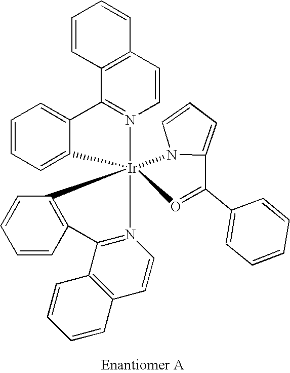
C1=CC=CC2=C1[Ir]13(N4=C2C2=C(C=C4)C=CC=C2)(C2=CC=CC=C2C2=N1C=CC1=C2C=CC=C1)N1C(=CC=C1)C(C1=CC=CC=C1)=O3
